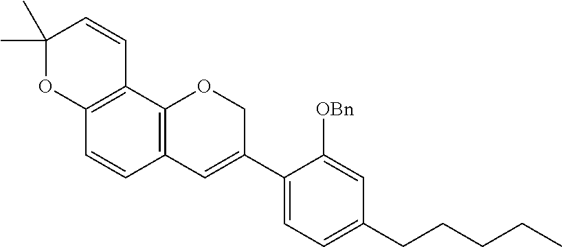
C1(C)(C)OC2=C(C=C1)C1=C(C=C2)C=C(C2=CC=C(CCCCC)C=C2[OBn])CO1
